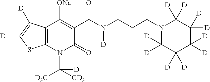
C12=C(N(C([CD3])([D3C])[D])C(=O)C(C(N(CCCN3C([D])([D])C([D])([D])C([D])([D])C([D])([D])C3([D])[D])[D])=O)=C1[ONa])SC([D])=C2[D]
